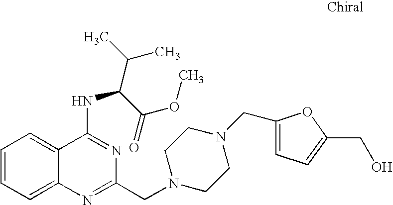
C1=CC=C2C(=C1)N=C(CN1CCN(CC3=CC=C(CO)O3)CC1)N=C2NC(C(OC)=O)C(C)C
